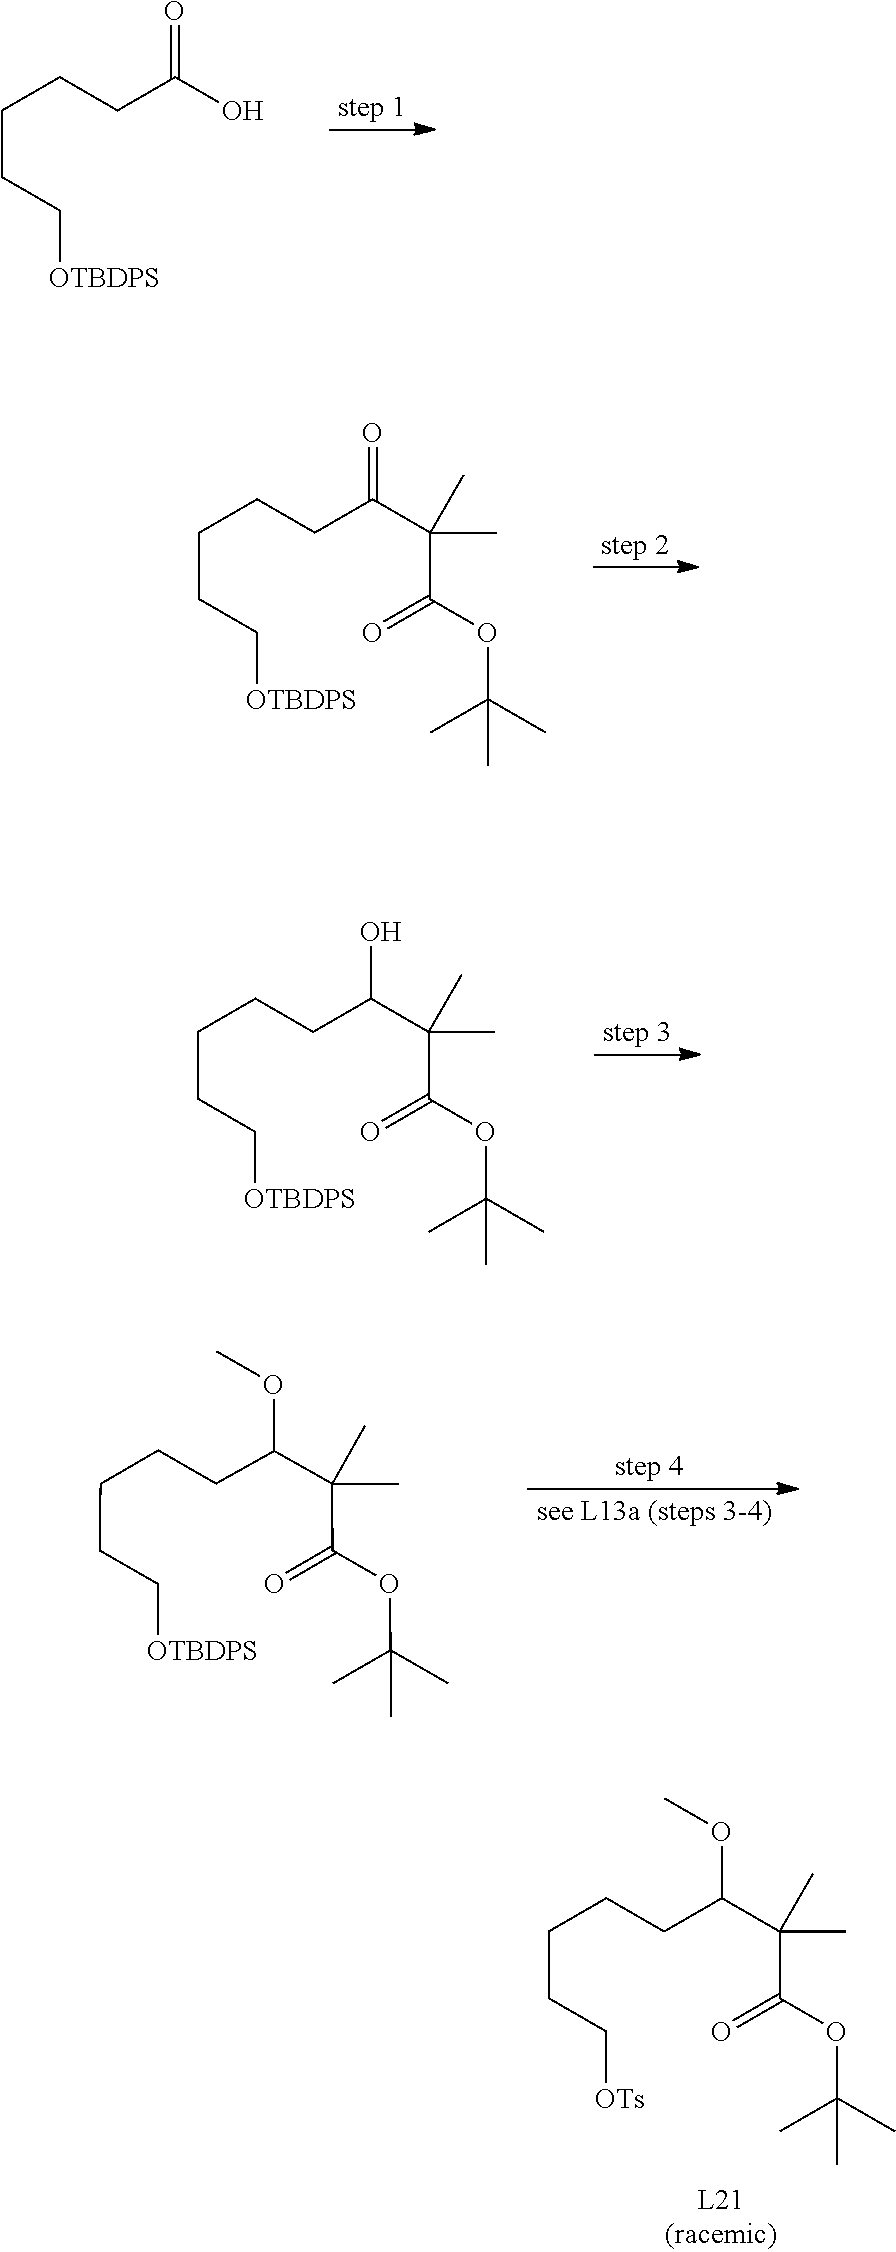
C(CC[OTBDPS])CCC(=O)O.C(CC[OTBDPS])CCC(=O)C(C)(C)C(OC(C)(C)C)=O.C(CC[OTBDPS])CCC(O)C(C)(C)C(OC(C)(C)C)=O.O(C)C(CCCCC[OTBDPS])C(C)(C)C(OC(C)(C)C)=O.COC(CCCCC[OTs])C(C)(C)C(OC(C)(C)C)=O
